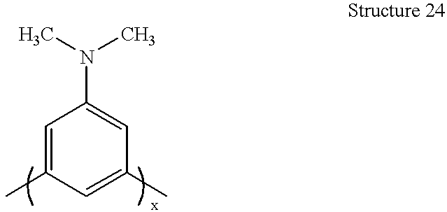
C1(N(C)C)=CC(C)=CC(C)=C1
